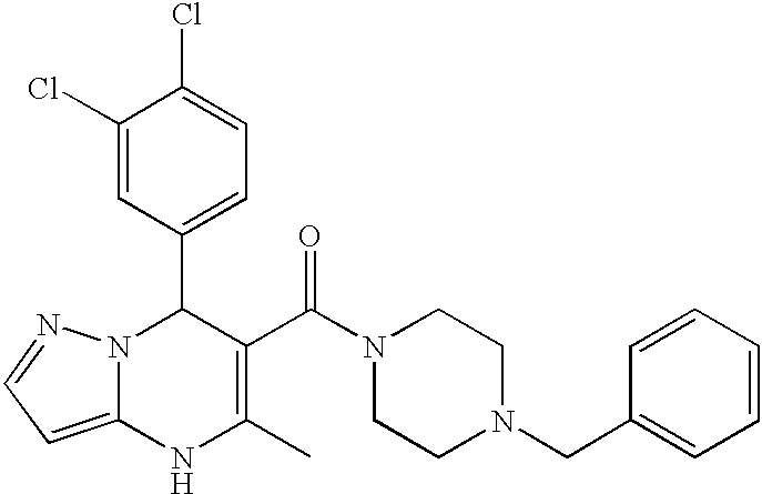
C1(Cl)=CC(C2N3C(=CC=N3)NC(C)=C2C(N2CCN(CC3=CC=CC=C3)CC2)=O)=CC=C1Cl
